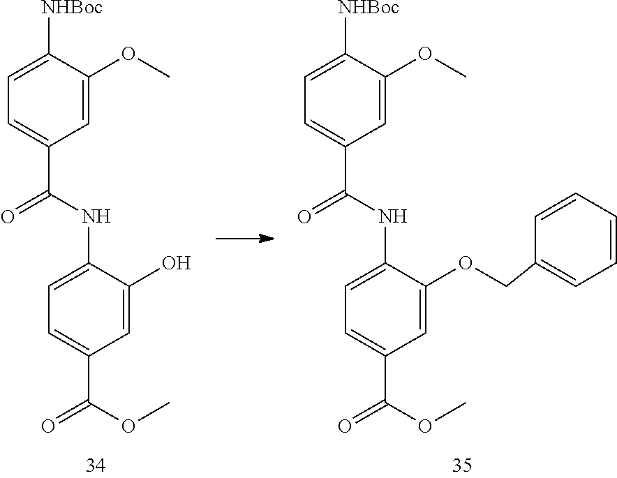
C1=C([NHBoc])C(OC)=CC(C(=O)NC2=CC=C(C(=O)OC)C=C2O)=C1.C1=C([NHBoc])C(OC)=CC(C(=O)NC2=CC=C(C(=O)OC)C=C2OCC2=CC=CC=C2)=C1
